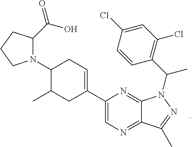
N1=C2C(=NC=C1C1=CCC(N3C(C(O)=O)CCC3)C(C)C1)C(C)=NN2C(C1=C(Cl)C=C(Cl)C=C1)C
